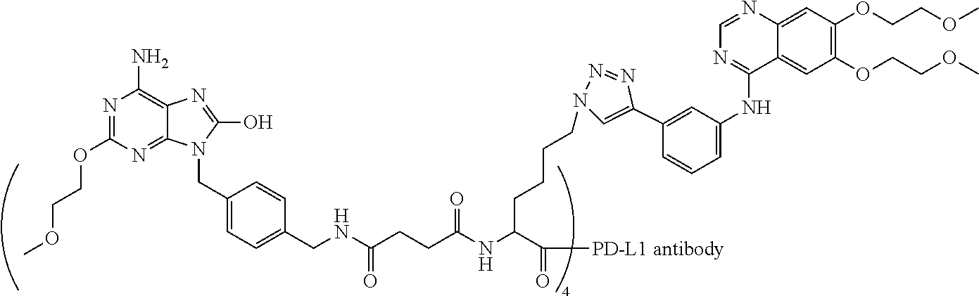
N1=C(OCCOC)N=C2C(=C1N)N=C(O)N2CC1=CC=C(CNC(CCC(=O)NC(C(=O)[PD-L1 antibody])CCCCN2C=C(C3=CC(NC4=NC=NC5=CC(OCCOC)=C(OCCOC)C=C45)=CC=C3)N=N2)=O)C=C1
